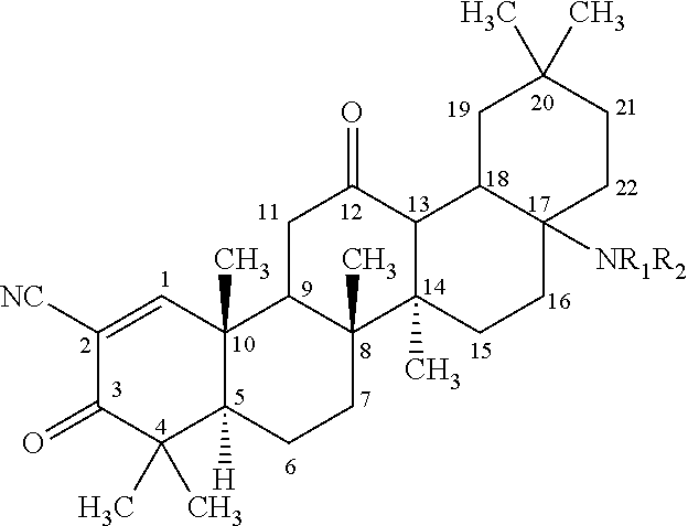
C1([NC])=CC2(C)C([H])(C(C)(C)C1=O)CCC1(C)C2CC(=O)C2C1(C)CCC1([NR1R2])CCC(C)(C)CC12
